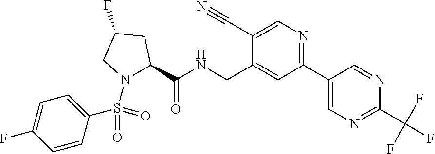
C1=C(C#N)C(CNC(C2N(S(=O)(C3=CC=C(F)C=C3)=O)CC(F)C2)=O)=CC(C2=CN=C(C(F)(F)F)N=C2)=N1
